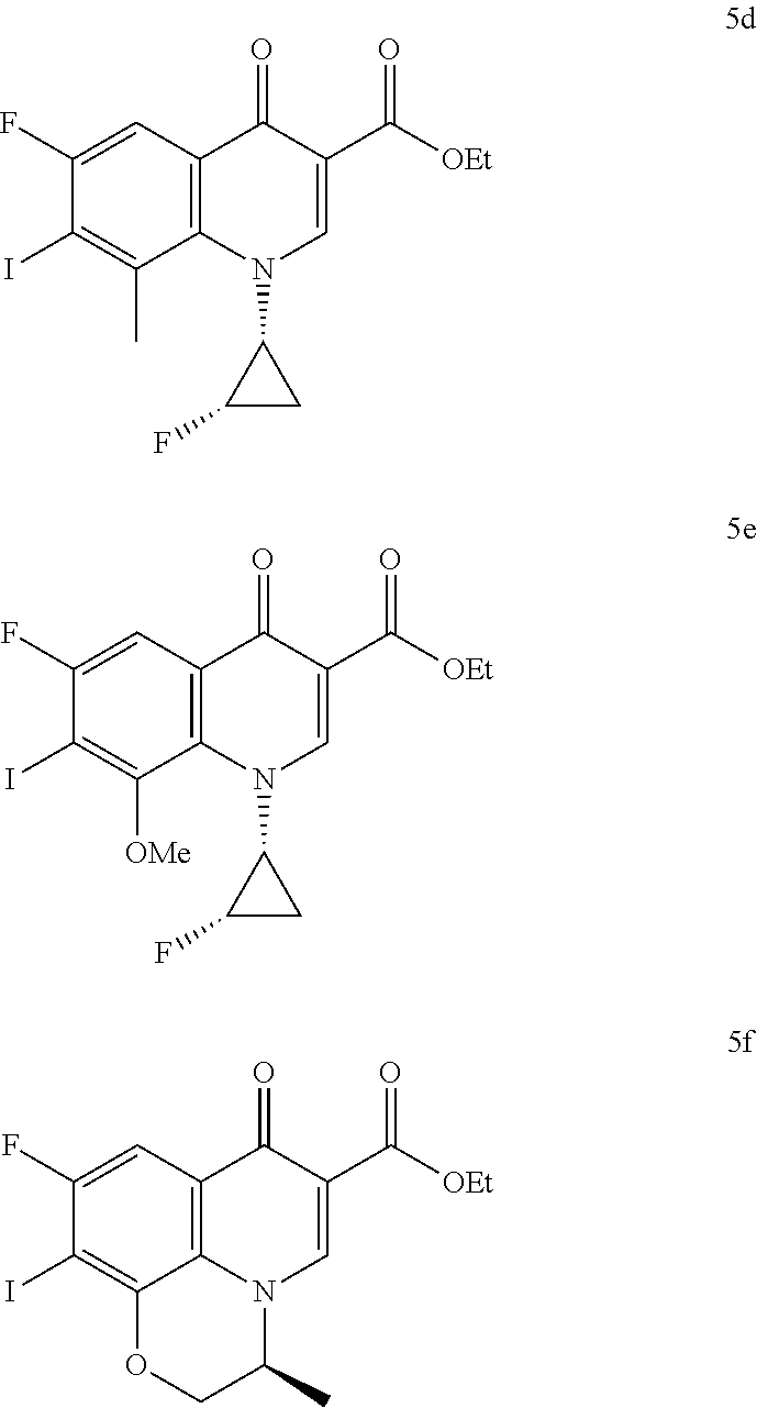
C1(F)=CC2=C(C(C)=C1I)N(C1C(F)C1)C=C(C(=O)[OEt])C2=O.C1(F)=CC2=C(C([OMe])=C1I)N(C1C(F)C1)C=C(C(=O)[OEt])C2=O.C1(F)=CC2=C3C(=C1I)OCC(C)N3C=C(C(=O)[OEt])C2=O
